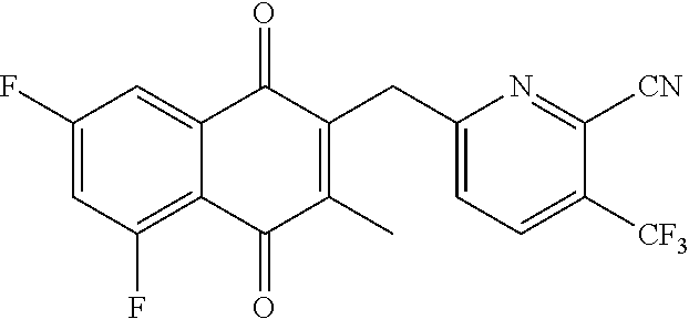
C1(F)=CC(F)=C2C(=C1)C(=O)C(CC1=CC=C([CF3])C([CN])=N1)=C(C)C2=O
